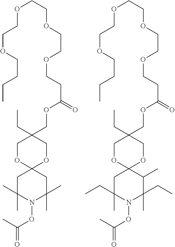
C12(CC(C)(C)N(OC(=O)C)C(C)(C)C1)OCC(COC(CCOCCOCCOCCOCCCC)=O)(CC)CO2.C12(CC(CC)(C)N(OC(=O)C)C(CC)(C)C1C)OCC(COC(CCOCCOCCOCCOCCCC)=O)(CC)CO2
